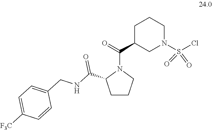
C1CCN(C(=O)C2CN(S(Cl)(=O)=O)CCC2)C1C(NCC1=CC=C([F3C])C=C1)=O
